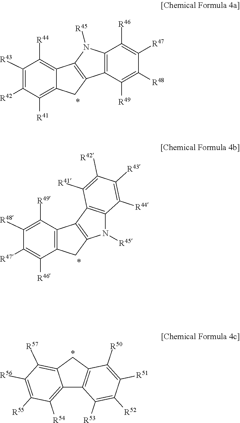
C1([R44])=C2C(=C([R41])C([R42])=C1[R43])CC1=C2N([R45])C2=C1C([R49])=C([R48])C([R47])=C2[R46].C1([R49])=C([R48])C([R47])=C([R46])C2=C1C1=C(C2)N([R45])C2=C1C([R41])=C([R42])C([R43])=C2[R44].C12=C([R54])C([R55])=C([R56])C([R57])=C1CC1=C2C([R53])=C([R52])C([R51])=C1[R50]
